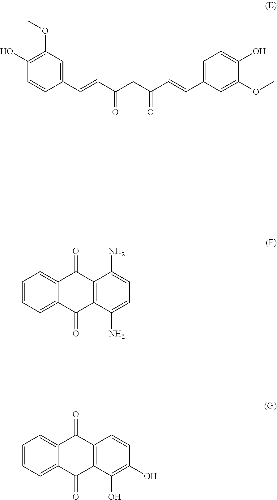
C1=CC=C2C(=C1)C(=O)C1=C(C2=O)C(N)=CC=C1N.C1=CC=C2C(=C1)C(=O)C1=C(C2=O)C(O)=C(O)C=C1.C1(C=CC(CC(C=CC2=CC=C(O)C(OC)=C2)=O)=O)=CC(OC)=C(O)C=C1
